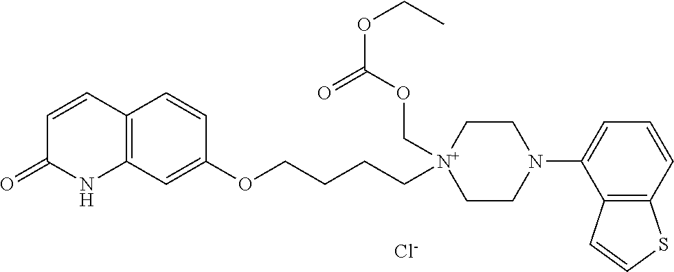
[Cl-].C1=CC2=C(NC1=O)C=C(OCCCC[N+]1(COC(OCC)=O)CCN(C3=CC=CC4=C3C=CS4)CC1)C=C2
